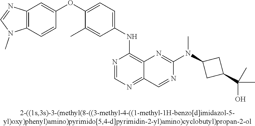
C1(OC2=CC=C(NC3=C4C(=NC=N3)C=NC(N(C3CC(C(C)(O)C)C3)C)=N4)C=C2C)=CC2=C(C=C1)N(C)C=N2
